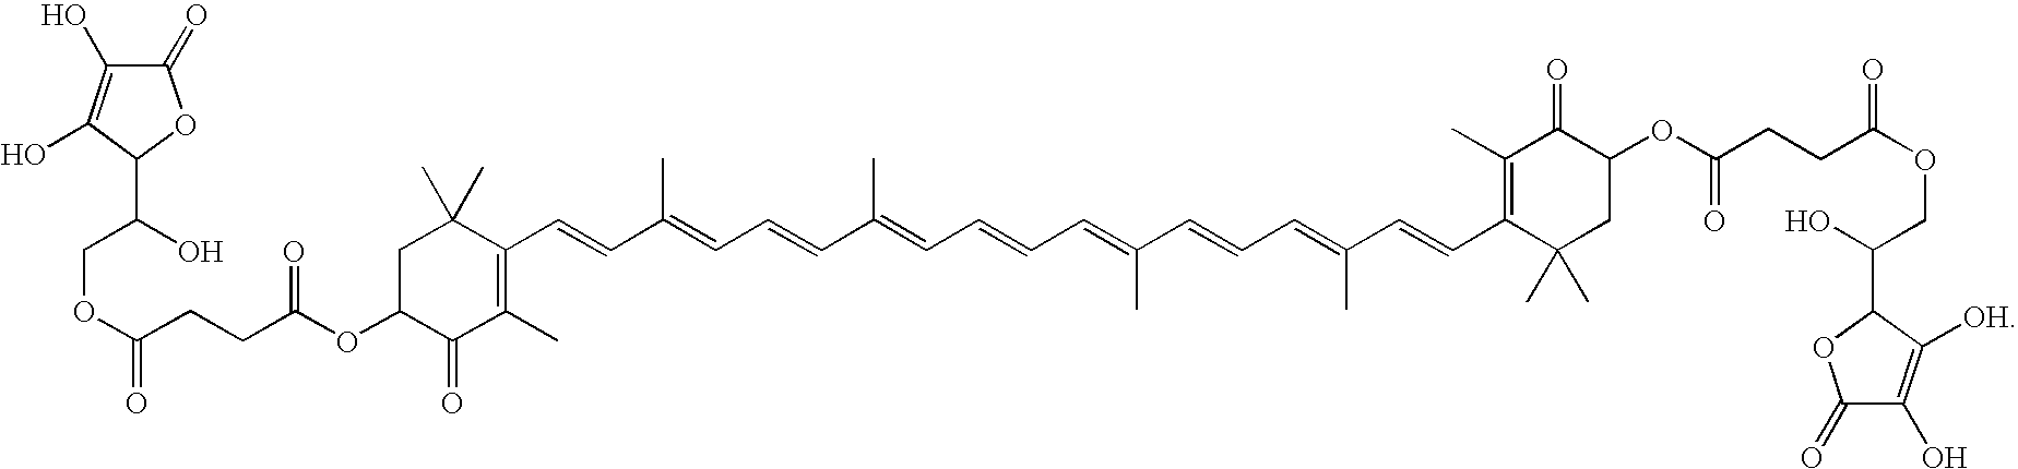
C1C(OC(CCC(OCC(C2OC(=O)C(O)=C2O)O)=O)=O)C(=O)C(C)=C(C=CC(=CC=CC(C)=CC=CC=C(C=CC=C(C=CC2=C(C)C(=O)C(OC(=O)CCC(OCC(O)C3OC(=O)C(O)=C3[OH])=O)CC2(C)C)C)C)C)C1(C)C
